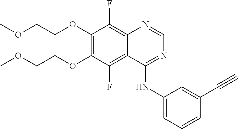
C1(OCCOC)=C(OCCOC)C(F)=C2C(=C1F)N=CN=C2NC1=CC=CC(C#C)=C1
